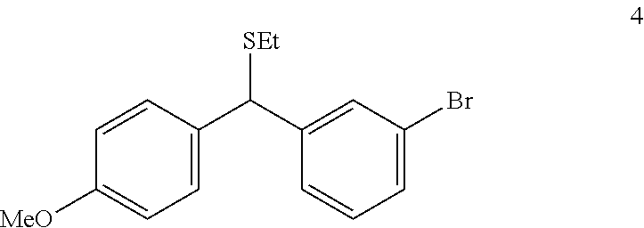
C1=C(C(C2=CC(Br)=CC=C2)[SEt])C=CC([MeO])=C1
